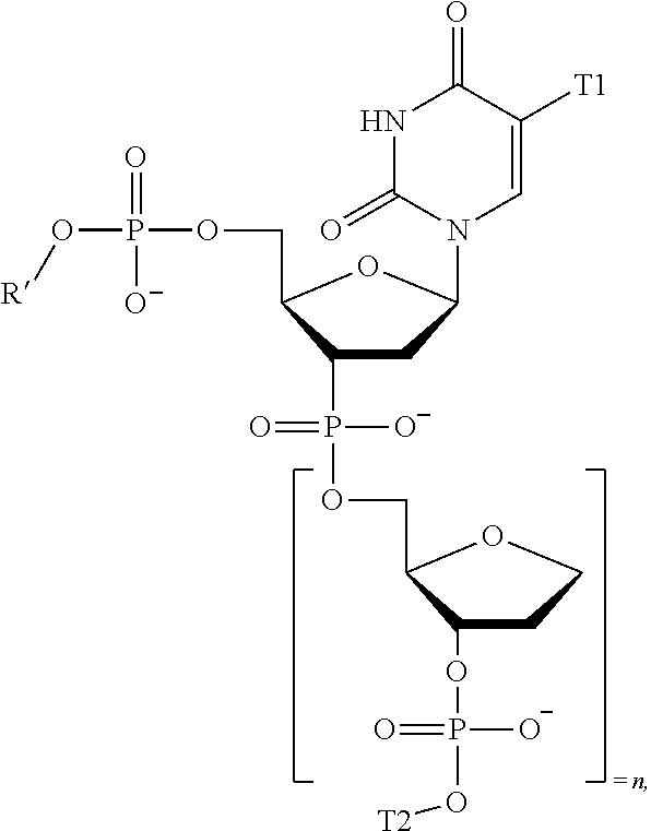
C1(P(OCC2C(OP([O-])(=O)O[T2])CCO2)([O-])=O)CC(N2C=C([T1])C(=O)NC2=O)OC1COP(O[R])([O-])=O
